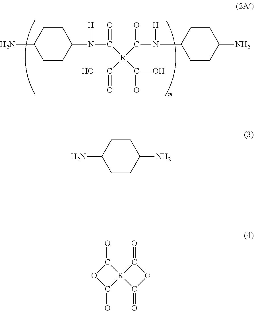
C1(N)CCC(N([H])C(=O)[R](C(=O)O)(C(=O)O)C(=O)N([H])C2CCC(N)CC2)CC1.C1(N)CCC(N)CC1.O=C1OC(=O)[R]12C(=O)OC2=O
